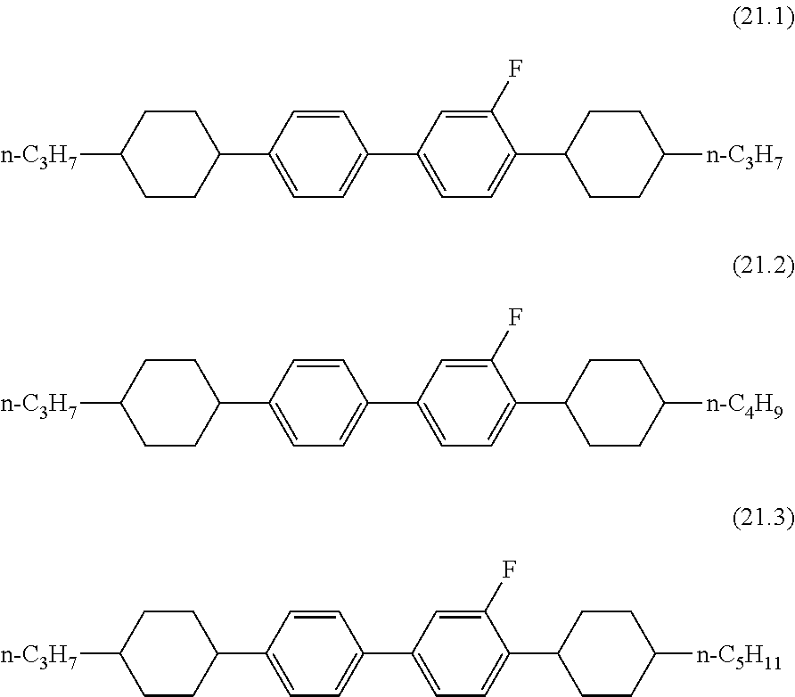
C1=CC(C2CCC([n-C3H7])CC2)=CC=C1C1=CC=C(C2CCC([n-C3H7])CC2)C(F)=C1.C1=CC(C2CCC([n-C3H7])CC2)=CC=C1C1=CC=C(C2CCC([n-C4H9])CC2)C(F)=C1.C1=CC(C2CCC([n-C3H7])CC2)=CC=C1C1=CC=C(C2CCC([n-C5H11])CC2)C(F)=C1
